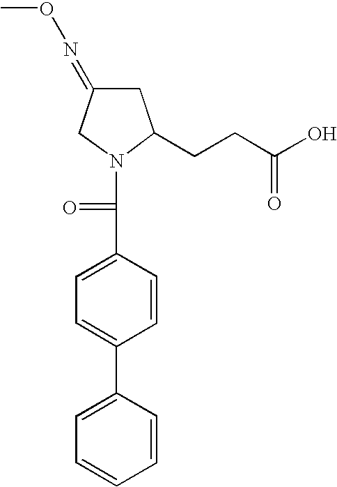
C1=C(C2=CC=C(C(=O)N3C(CCC(O)=O)CC(=NOC)C3)C=C2)C=CC=C1
